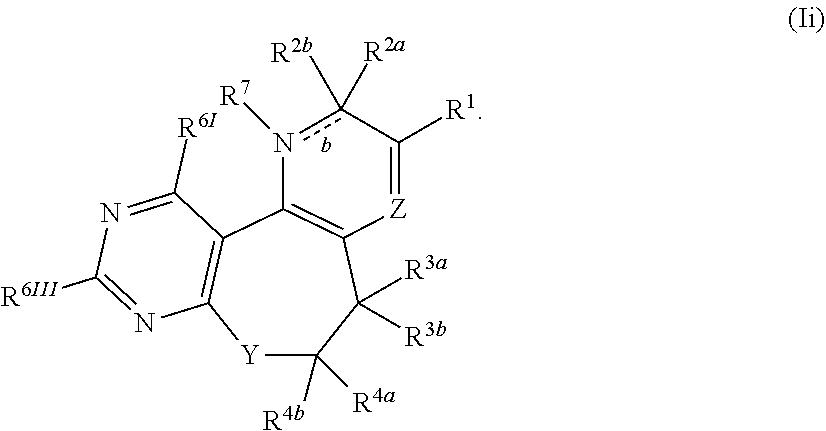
[Y]1C([R4a])([R4b])C([R3a])([R3b])C2=C(C3=C1N=C([R6III])N=C3[R6I])n([R7])c([R2b])([R2a])C([R1])=[Z]2
